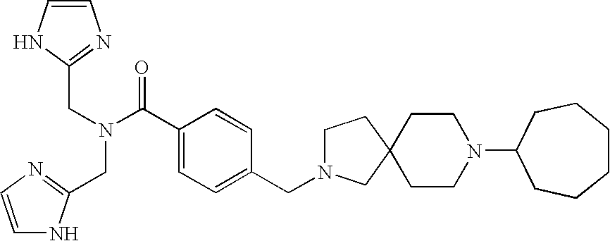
C1=CNC(CN(C(C2=CC=C(CN3CCC4(C3)CCN(C3CCCCCC3)CC4)C=C2)=O)CC2=NC=CN2)=N1
